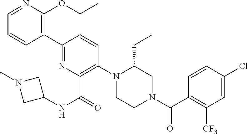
C1(C2=NC(C(NC3CN(C)C3)=O)=C(N3CCN(C(C4=C([CF3])C=C(Cl)C=C4)=O)CC3CC)C=C2)=C(OCC)N=CC=C1
